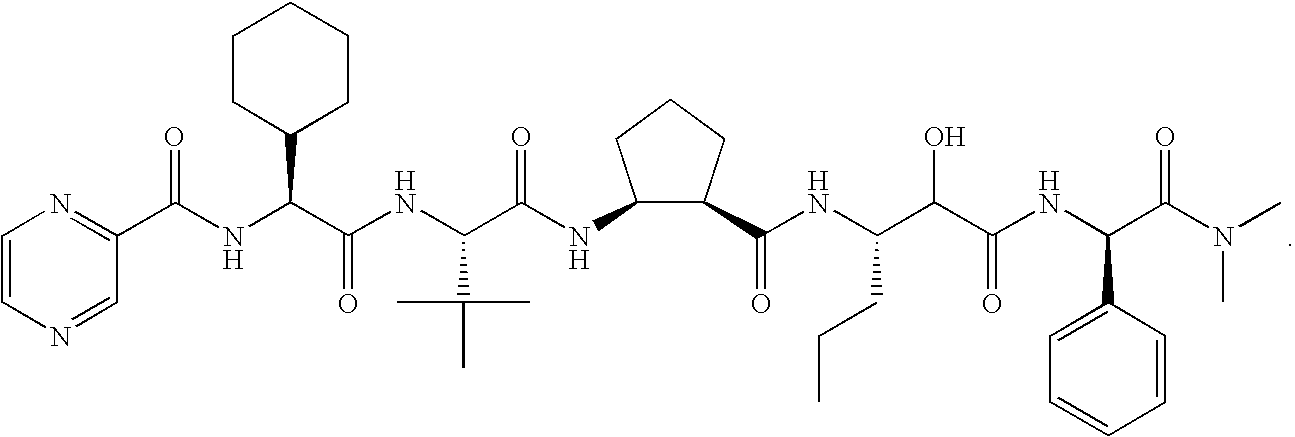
C1=CN=CC(C(NC(C(NC(C(NC2C(C(NC(C(C(NC(C3=CC=CC=C3)C(=O)N(C)C)=O)O)CCC)=O)CCC2)=O)C(C)(C)C)=O)C2CCCCC2)=O)=N1
